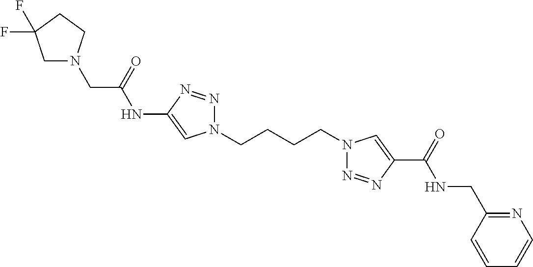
C1(NC(CN2CC(F)(F)CC2)=O)=CN(CCCCN2N=NC(C(=O)NCC3=NC=CC=C3)=C2)N=N1
